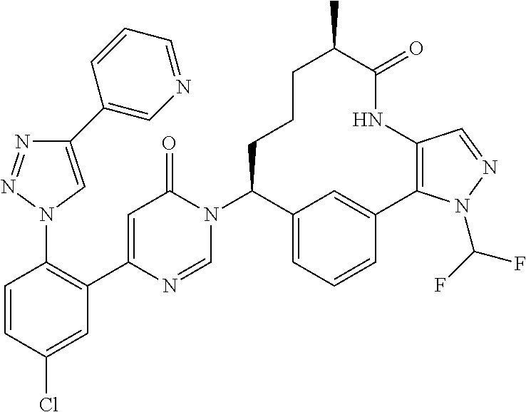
C1(C2=CN=CC=C2)=CN(C2=C(C3=CC(=O)N(C4C5=CC=CC(=C5)C5=C(C=NN5C(F)F)NC(=O)C(C)CCC4)C=N3)C=C(Cl)C=C2)N=N1
